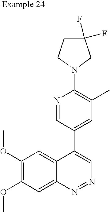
N1=CC(C2=CN=NC3=CC(OC)=C(OC)C=C23)=CC(C)=C1N1CC(F)(F)CC1
